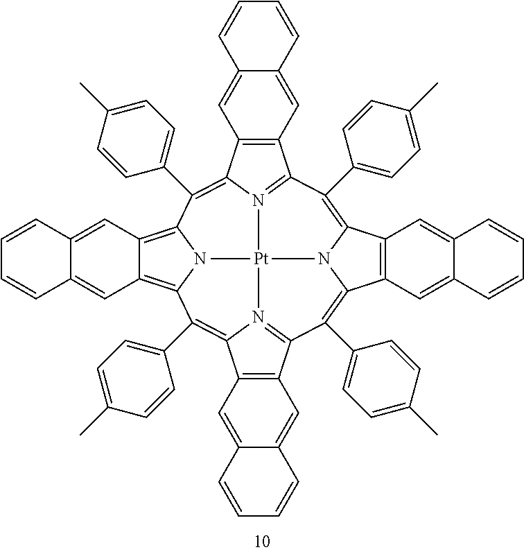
C1=CC2=CC3=C(C=C2C=C1)C1=N2C3=C(C3=CC=C(C)C=C3)C3=C4C=C5C=CC=CC5=CC4=C4N3[Pt]23N2=C(C5=C(C=C6C=CC=CC6=C5)C2=C4C2=CC=C(C)C=C2)C(C2=CC=C(C)C=C2)=C2C4=C(C=C5C(=C4)C=CC=C5)C(=C1C1=CC=C(C)C=C1)N32
